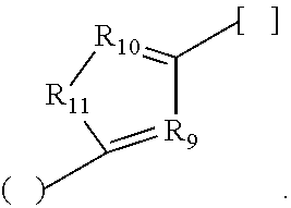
[R9]1=C(C)[R11][R10]=C1C
